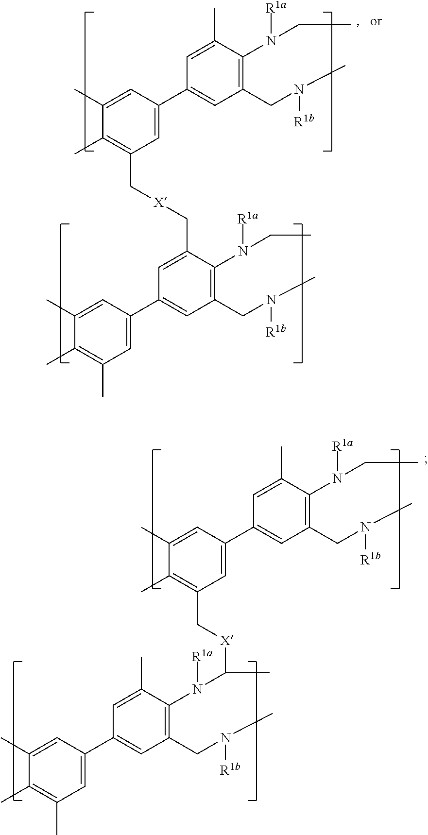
C1=C(C2=CC(CN(C)[R1b])=C(N([R1a])CC)C(C)=C2)C=C(C)C(C)=C1C[X]CC1=CC(C2=CC(C)=C(C)C(C)=C2)=CC(CN(C)[R1b])=C1N([R1a])CC.C1=C(C2=CC(CN(C)[R1b])=C(N([R1a])CC)C(C)=C2)C=C(C)C(C)=C1C[X]C(N(C1=C(CN(C)[R1b])C=C(C2=CC(C)=C(C)C(C)=C2)C=C1C)[R1a])C
